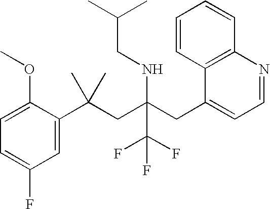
C1=C(C(CC(CC2=CC=NC3=C2C=CC=C3)(NCC(C)C)C(F)(F)F)(C)C)C(OC)=CC=C1F
